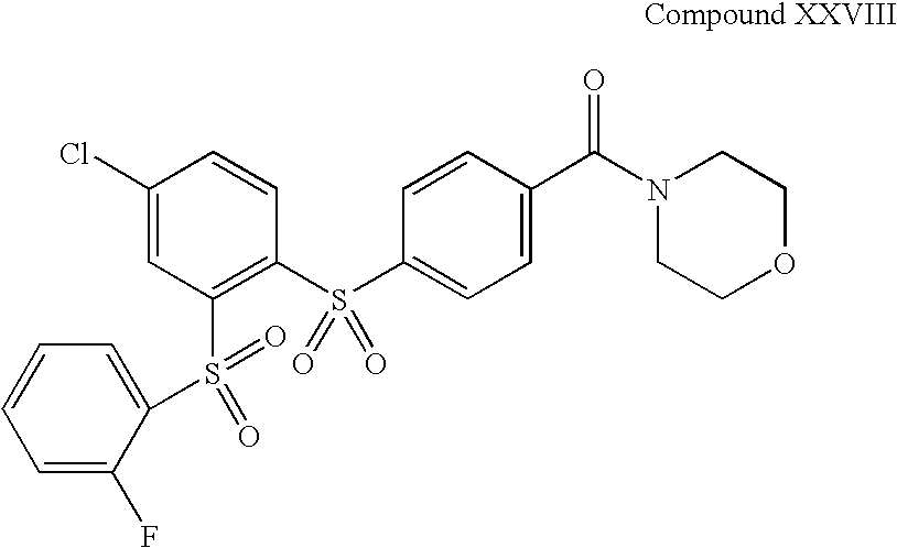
C1(Cl)=CC(S(C2=CC=CC=C2F)(=O)=O)=C(S(C2=CC=C(C(N3CCOCC3)=O)C=C2)(=O)=O)C=C1
